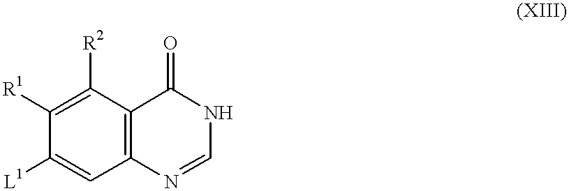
[L1]C1=CC2=C(C([R2])=C1[R1])C(=O)NC=N2
